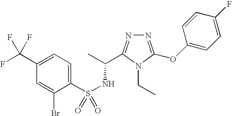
N1=C(OC2=CC=C(F)C=C2)N(CC)C(C(C)NS(=O)(C2=CC=C(C(F)(F)F)C=C2Br)=O)=N1
